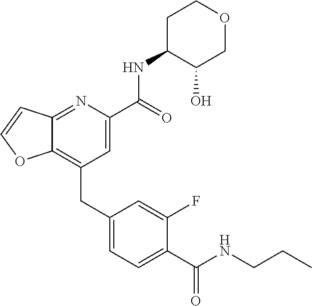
C12=C(CC3=CC=C(C(=O)NCCC)C(F)=C3)C=C(C(NC3C(O)COCC3)=O)N=C1C=CO2
